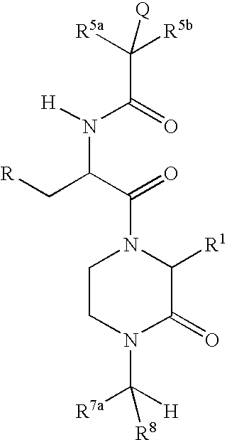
C1CN(C([R7a])([H])[R8])C(=O)C([R1])N1C(C(C[R])N([H])C(C([R5a])([R5b])[Q])=O)=O
